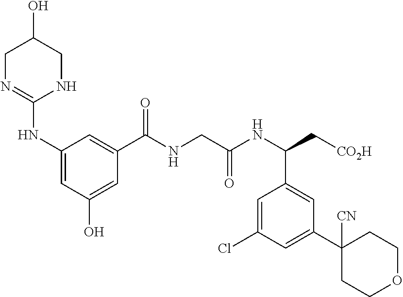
C1N=C(NC2=CC(O)=CC(C(NCC(NC(C[CO2H])C3=CC(C4([CN])CCOCC4)=CC(Cl)=C3)=O)=O)=C2)NCC1O
